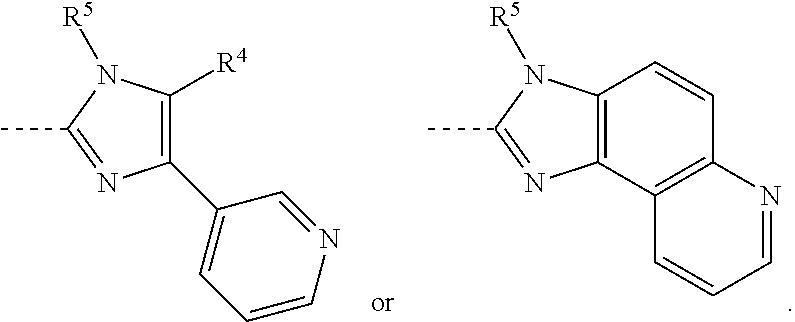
CC1=NC(C2=CC=CN=C2)=C([R4])N1[R5].CC1=NC2=C(N1[R5])C=CC1=C2C=CC=N1
